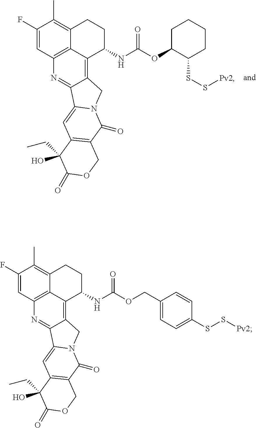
C1(F)=CC2=C3C(=C1C)CCC(NC(OC1C(SS[Pv2])CCCC1)=O)C3=C1C(=N2)C2=CC3=C(C(=O)N2C1)COC(=O)C3(CC)O.C1(F)=CC2=C3C(=C1C)CCC(NC(OCC1=CC=C(SS[Pv2])C=C1)=O)C3=C1C(=N2)C2=CC3=C(C(=O)N2C1)COC(=O)C3(CC)O
